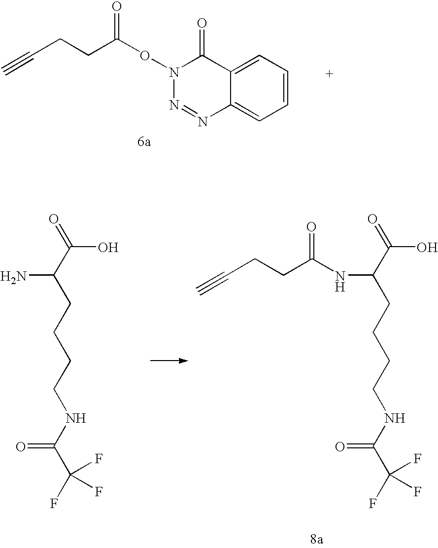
C(CCC(ON1N=NC2=CC=CC=C2C1=O)=O)#C.C(O)(=O)C(NC(CCC#C)=O)CCCCNC(=O)C(F)(F)F.C(O)(=O)C(N)CCCCNC(=O)C(F)(F)F
